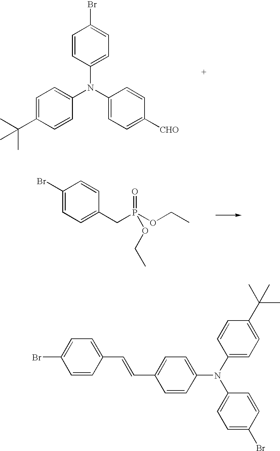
C1=CC(N(C2=CC=C(C(C)(C)C)C=C2)C2=CC=C([CHO])C=C2)=CC=C1Br.C1(Br)=CC=C(CP(=O)(OCC)OCC)C=C1.C(C1=CC=C(Br)C=C1)=CC1=CC=C(N(C2=CC=C(C(C)(C)C)C=C2)C2=CC=C(Br)C=C2)C=C1
